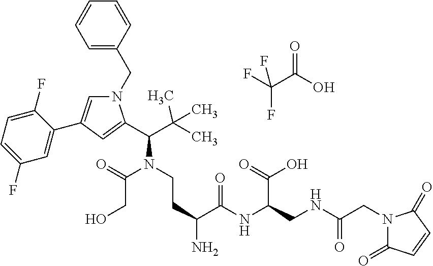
N1(CC2=CC=CC=C2)C=C(C2=CC(F)=CC=C2F)C=C1C(C(C)(C)C)N(CCC(N)C(NC(CNC(CN1C(=O)C=CC1=O)=O)C(=O)O)=O)C(=O)CO.O=C(C(F)(F)F)O
